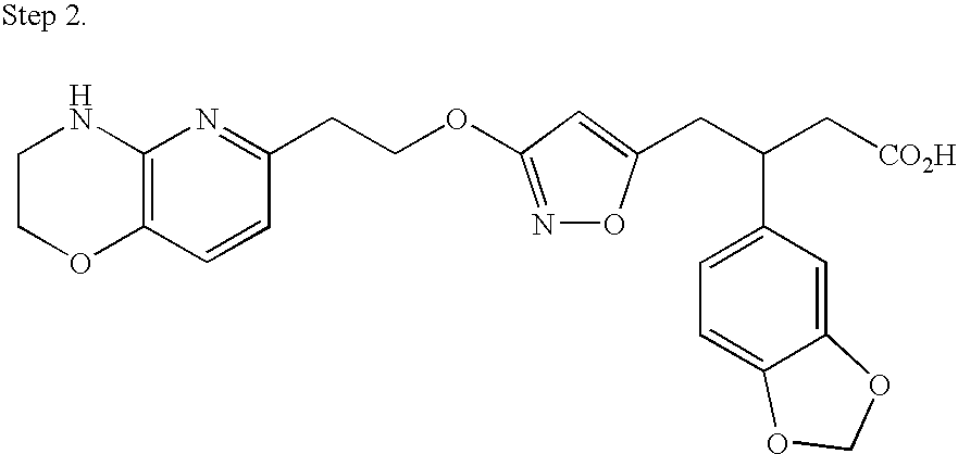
C1COC2=C(N1)N=C(CCOC1=NOC(CC(C[CO2H])C3=CC=C4C(=C3)OCO4)=C1)C=C2
